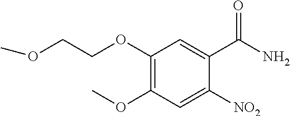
COCCOC1=C(OC)C=C([NO2])C(C(N)=O)=C1
